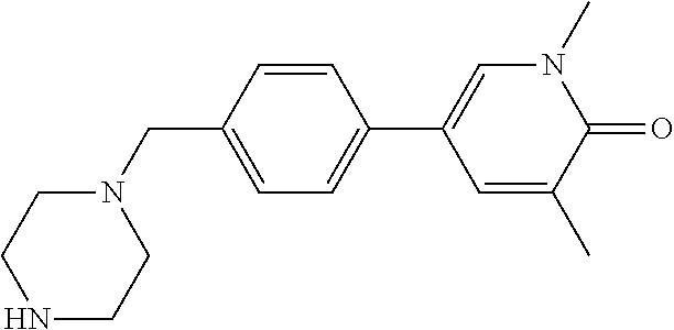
C1N(CC2=CC=C(C3=CN(C)C(=O)C(C)=C3)C=C2)CCNC1
